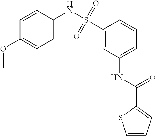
C1=C(NS(C2=CC(NC(C3=CC=CS3)=O)=CC=C2)(=O)=O)C=CC(OC)=C1
